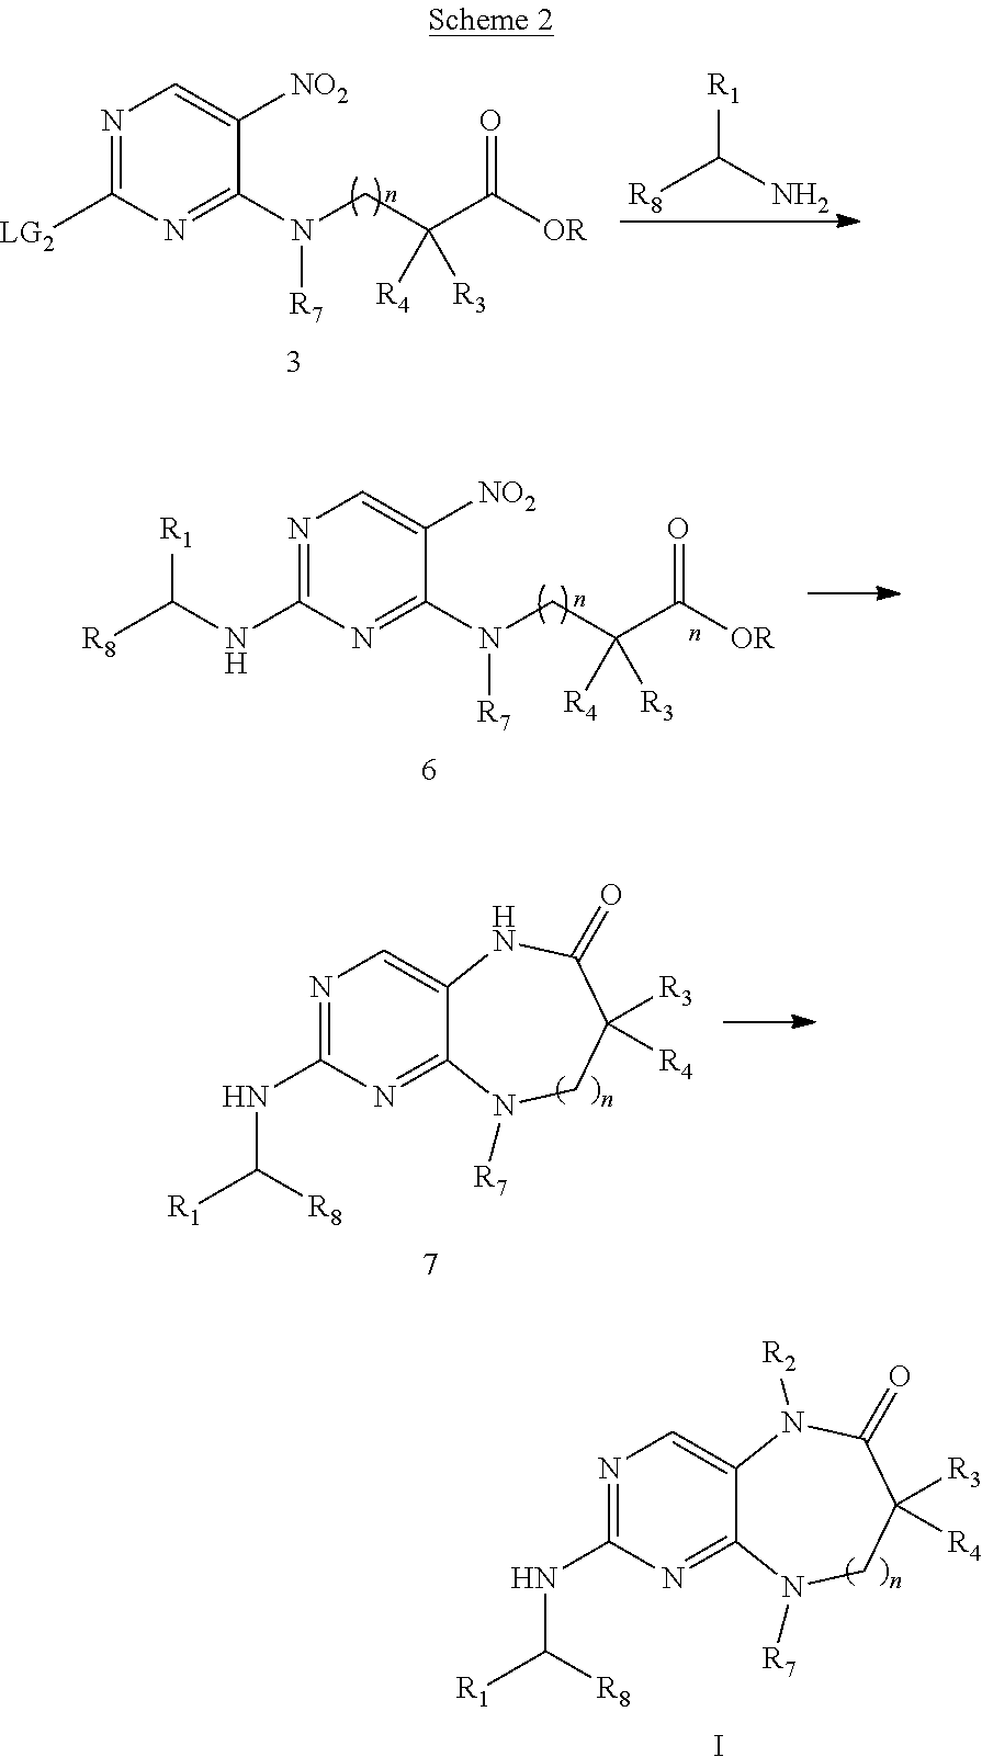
[R1]C(N)[R8].N1=C([LG2])N=C(N(CC(C([OR])=O)([R4])[R3])[R7])C([NO2])=C1.N1=C(NC([R1])[R8])N=C2C(=C1)NC(=O)C([R3])([R4])CN2[R7].N1=C(NC([R1])[R8])N=C2C(=C1)N([R2])C(=O)C([R3])([R4])CN2[R7].I.N1=C(NC([R8])[R1])N=C(N(CC(C([OR])=O)([R4])[R3])[R7])C([NO2])=C1
